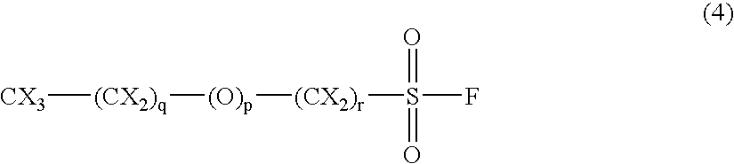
[CX3][(CX2)q][(O)p][(CX2)r]S(=O)(=O)F
